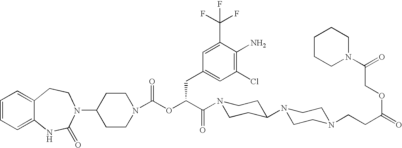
C1=CC=C2C(=C1)CCN(C1CCN(C(OC(C(N3CCC(N4CCN(CCC(=O)OCC(N5CCCCC5)=O)CC4)CC3)=O)CC3=CC(Cl)=C(N)C(C(F)(F)F)=C3)=O)CC1)C(=O)N2
